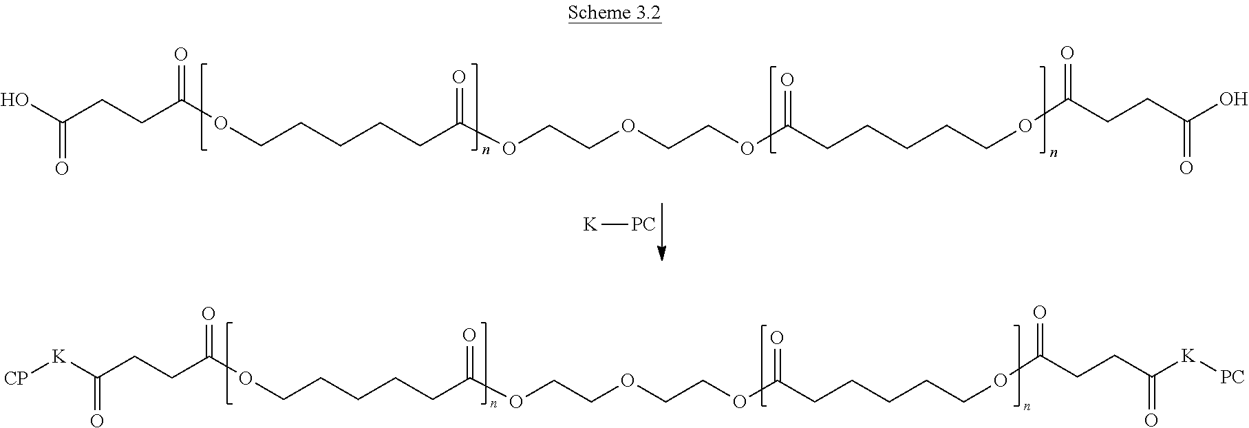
[K](C(CCC(OCCCCCC(OCCOCCOC(CCCCCOC(=O)CCC(=O)[K][PC])=O)=O)=O)=O)[CP].OC(CCC(OCCCCCC(OCCOCCOC(CCCCCOC(=O)CCC(=O)O)=O)=O)=O)=O.[K][PC]
